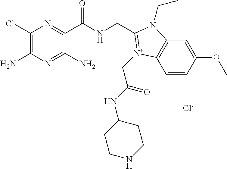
C1(Cl)=C(N)N=C(N)C(C(NCC2=[N+](CC(=O)NC3CCNCC3)C3=C(C=C(OC)C=C3)N2CC)=O)=N1.[Cl-]
